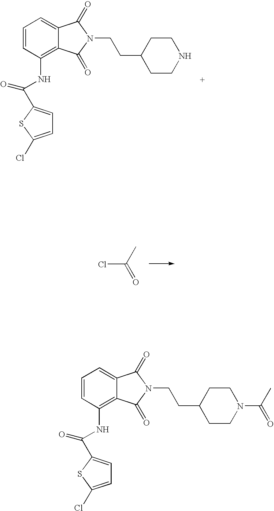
C1=CC(NC(C2=CC=C(Cl)S2)=O)=C2C(=C1)C(=O)N(CCC1CCNCC1)C2=O.ClC(C)=O.C1=CC(NC(C2=CC=C(Cl)S2)=O)=C2C(=C1)C(=O)N(CCC1CCN(C(C)=O)CC1)C2=O
